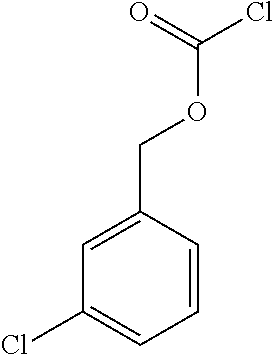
C1=CC(COC(Cl)=O)=CC(Cl)=C1
